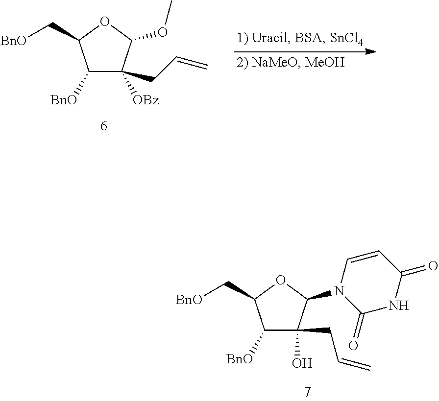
C1([BnO])C([OBz])(CC=C)C(OC)OC1C[BnO].C1([BnO])C(C[BnO])OC(N2C(=O)NC(=O)C=C2)C1(CC=C)O
